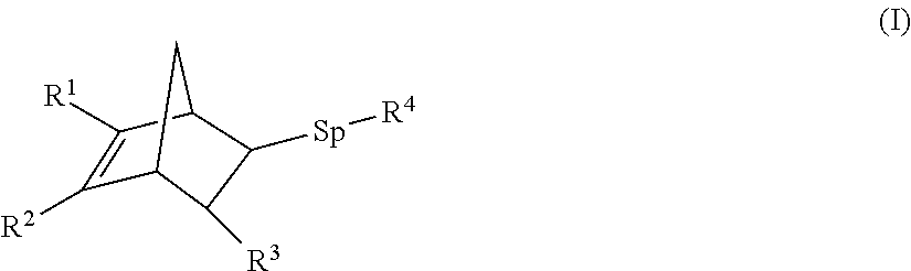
C1([R2])=C([R1])C2C([Sp][R4])C([R3])C1C2
